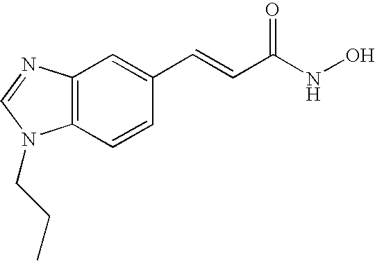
C1=NC2=C(C=CC(C=CC(NO)=O)=C2)N1CCC
